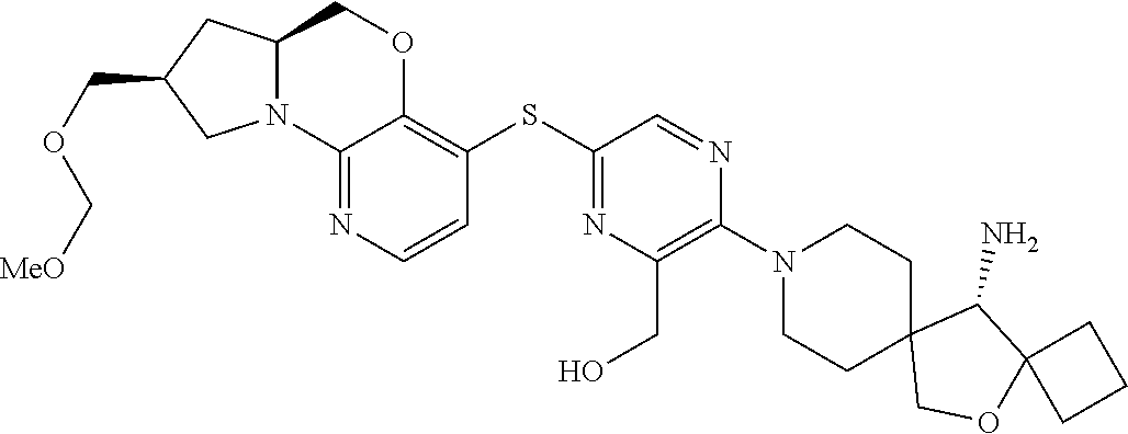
C12(COC3(C1N)CCC3)CCN(C1=C(CO)N=C(SC3=C4OCC5N(C4=NC=C3)CC(COC[MeO])C5)C=N1)CC2
